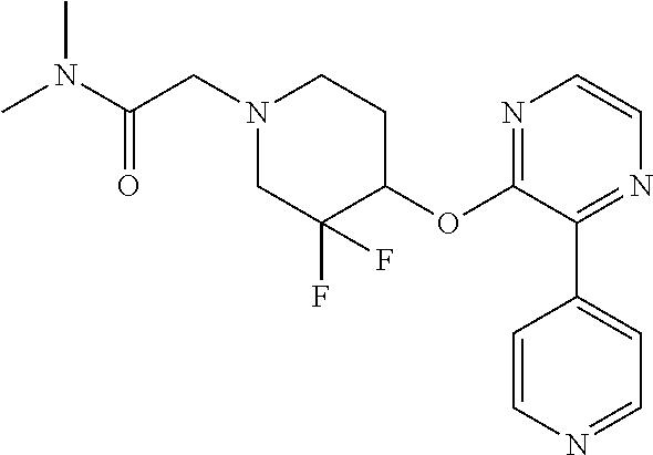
CN(C(=O)CN1CC(F)(F)C(OC2=NC=CN=C2C2=CC=NC=C2)CC1)C
